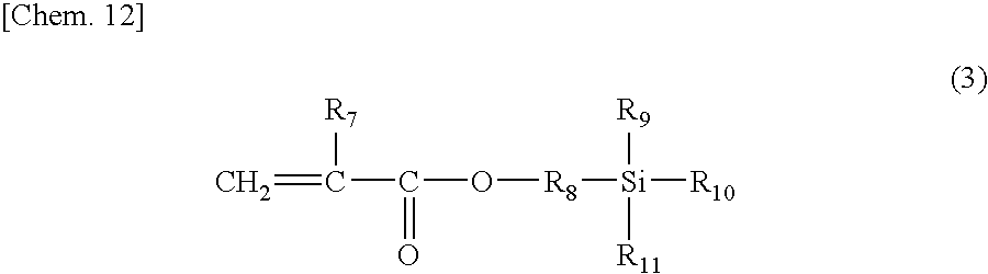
C=C(C(O[R8][Si]([R10])([R9])[R11])=O)[R7]
